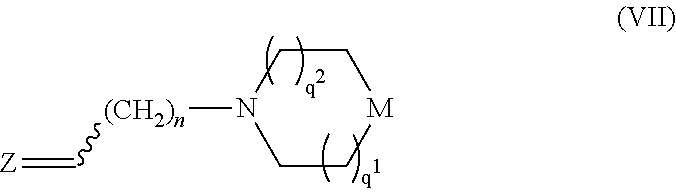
C1C[M]CCN1[(CH2)n]C=[Z]
